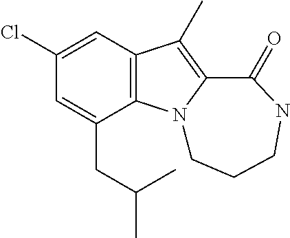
C1(Cl)=CC2=C(C(CC(C)C)=C1)N1C(=C2C)C(=O)NCCC1
